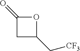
O1C(=O)CC1C[CF3]
